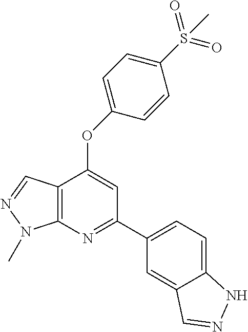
C12=C(N=C(C3=CC=C4C(=C3)C=NN4)C=C1OC1=CC=C(S(=O)(=O)C)C=C1)N(C)N=C2
